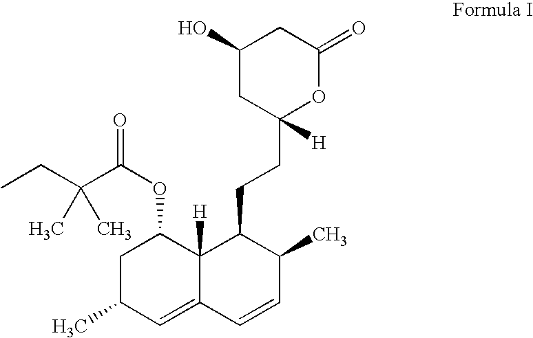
C1C(C)C=C2C([H])(C1OC(C(CC)(C)C)=O)C(CCC1([H])OC(=O)CC(O)C1)C(C)C=C2
